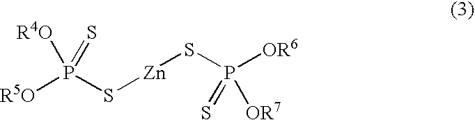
[R5O]P(S[Zn]SP([OR6])(=S)[OR7])([R4O])=S
